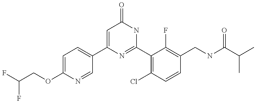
C1(C2=CC=C(OCC(F)F)N=C2)=CC(=O)NC(C2=C(Cl)C=CC(CNC(C(C)C)=O)=C2F)=N1
